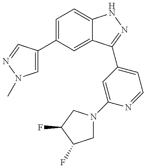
C1(C2=CN(C)N=C2)=CC=C2C(=C1)C(C1=CC=NC(N3CC(F)C(F)C3)=C1)=NN2
